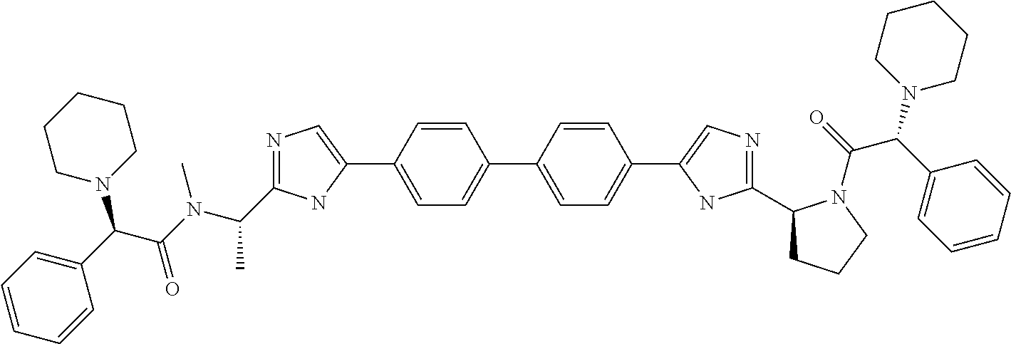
C1=C(C2=CN=C(C3CCCN3C(=O)C(C3=CC=CC=C3)N3CCCCC3)N2)C=CC(C2=CC=C(C3=CN=C(C(N(C(C(C4=CC=CC=C4)N4CCCCC4)=O)C)C)N3)C=C2)=C1
